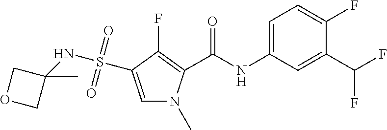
C(NC1=CC=C(F)C(C(F)F)=C1)(=O)C1=C(F)C(S(NC2(C)COC2)(=O)=O)=CN1C
